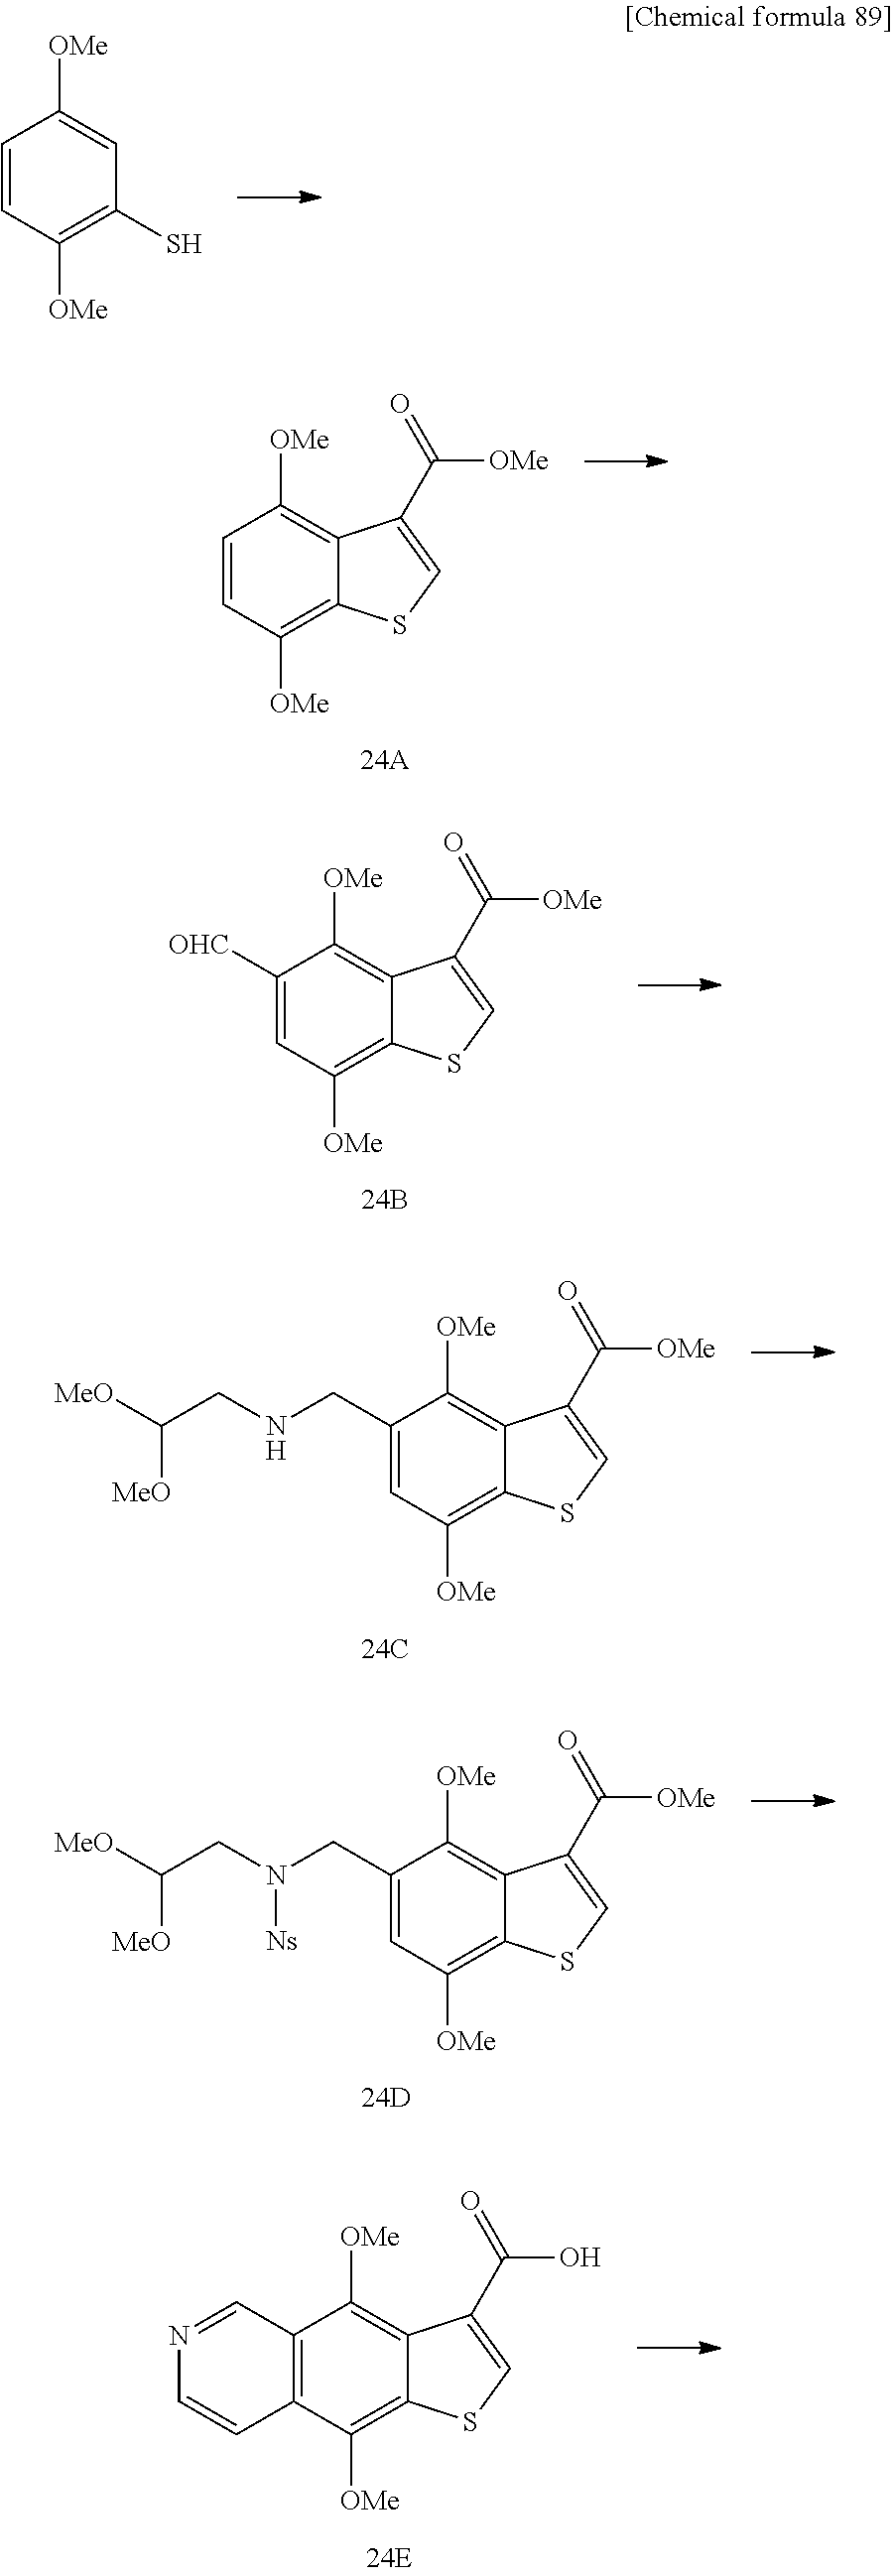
C1=CC([OMe])=CC(S)=C1[OMe].C1=CC([OMe])=C2C(=C1[OMe])SC=C2C(=O)[OMe].C1=C([OHC])C([OMe])=C2C(=C1[OMe])SC=C2C([OMe])=O.C1=C(CNCC([MeO])[MeO])C([OMe])=C2C(=C1[OMe])SC=C2C([OMe])=O.C1=C(CN(CC([MeO])[MeO])[Ns])C([OMe])=C2C(=C1[OMe])SC=C2C([OMe])=O.C12=C(C([OMe])=C3C(=C1[OMe])SC=C3C(O)=O)C=NC=C2
